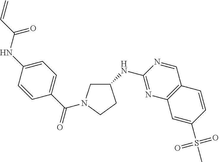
C1(NC2=NC3=C(C=N2)C=CC(S(C)(=O)=O)=C3)CN(C(C2=CC=C(NC(=O)C=C)C=C2)=O)CC1
